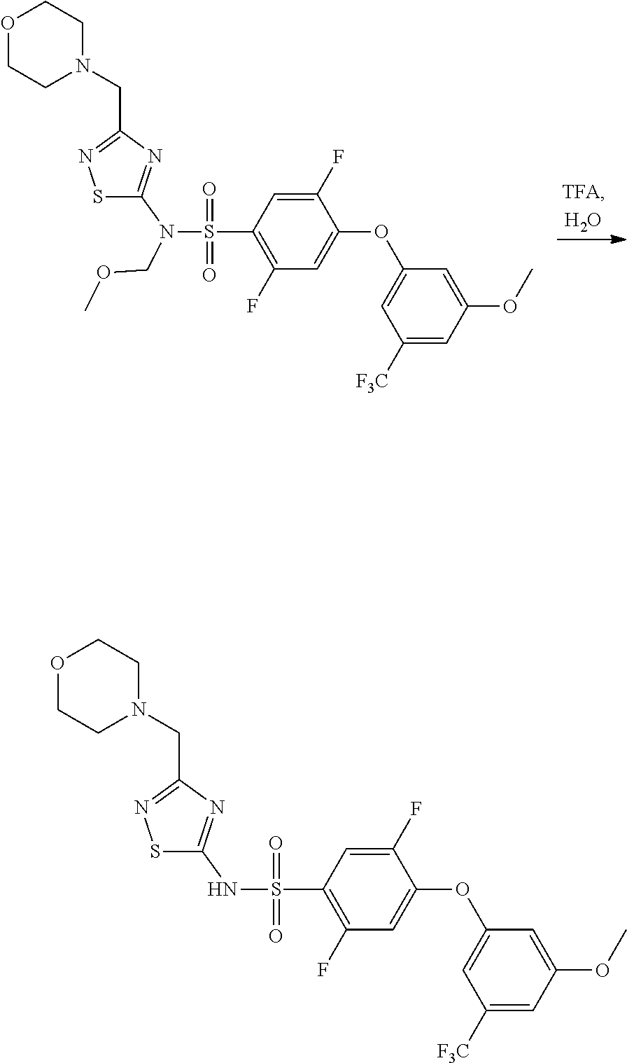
S1C(N(S(=O)(=O)C2=C(F)C=C(OC3=CC([F3C])=CC(OC)=C3)C(F)=C2)COC)=NC(CN2CCOCC2)=N1.S1C(NS(=O)(=O)C2=C(F)C=C(OC3=CC([F3C])=CC(OC)=C3)C(F)=C2)=NC(CN2CCOCC2)=N1
